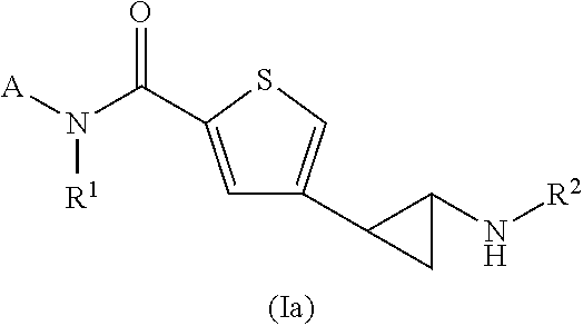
C1=C(C(=O)N([A])[R1])SC=C1C1C(N[R2])C1
